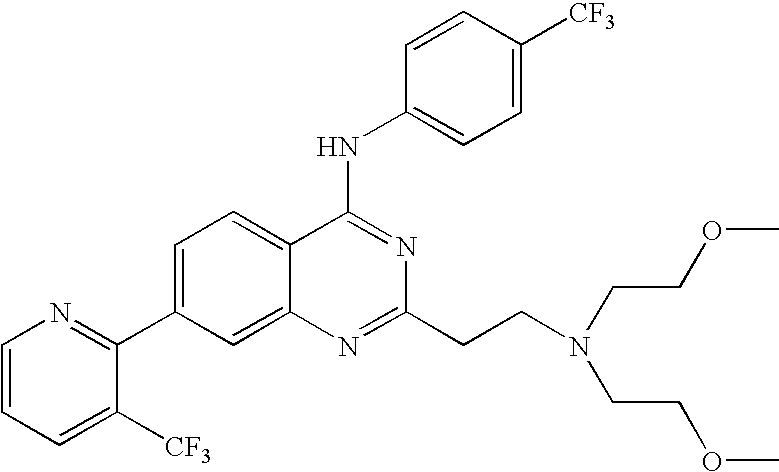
C1=CC=C([CF3])C(C2=CC=C3C(=C2)N=C(CCN(CCOC)CCOC)N=C3NC2=CC=C([CF3])C=C2)=N1
